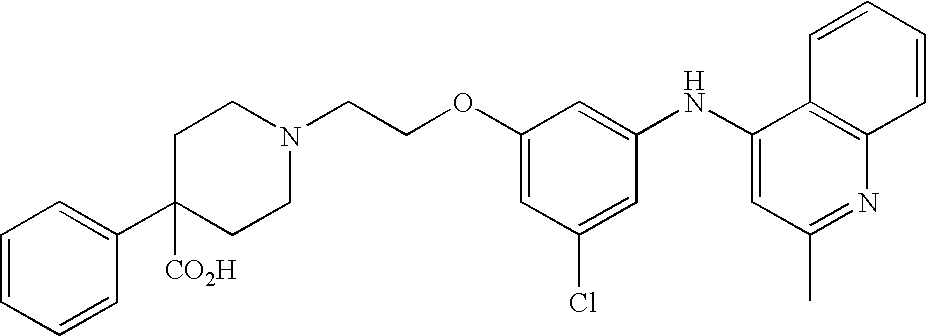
C1(OCCN2CCC([CO2H])(C3=CC=CC=C3)CC2)=CC(Cl)=CC(NC2=CC(C)=NC3=C2C=CC=C3)=C1
